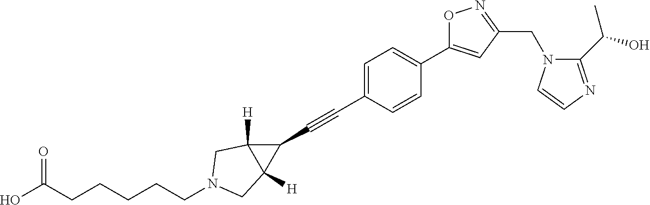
C1=C(C#CC2C3([H])C2([H])CN(CCCCCC(O)=O)C3)C=CC(C2=CC(CN3C(C(O)C)=NC=C3)=NO2)=C1
